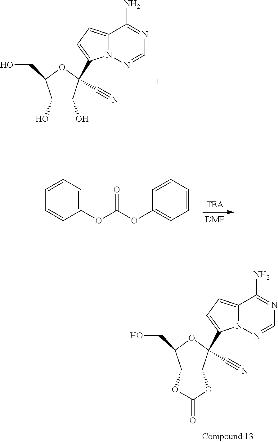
O1C2C(OC1=O)C(CO)OC2(C1=CC=C2N1N=CN=C2N)C#N.OC1C(O)C(CO)OC1(C1=CC=C2N1N=CN=C2N)C#N.C1(OC(OC2=CC=CC=C2)=O)=CC=CC=C1.[DMF]
